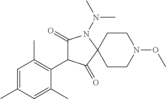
C1(=O)C(C2=C(C)C=C(C)C=C2C)C(=O)C2(N1N(C)C)CCN(OC)CC2
